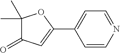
C1(C)(C)C(=O)C=C(C2=CC=NC=C2)O1
